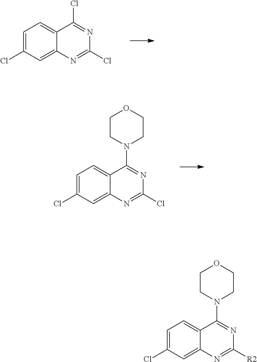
C1=C(Cl)C=C2C(=C1)C(Cl)=NC(Cl)=N2.C1=C(Cl)C=C2C(=C1)C(N1CCOCC1)=NC(Cl)=N2.C1=C(Cl)C=C2C(=C1)C(N1CCOCC1)=NC([R2])=N2
